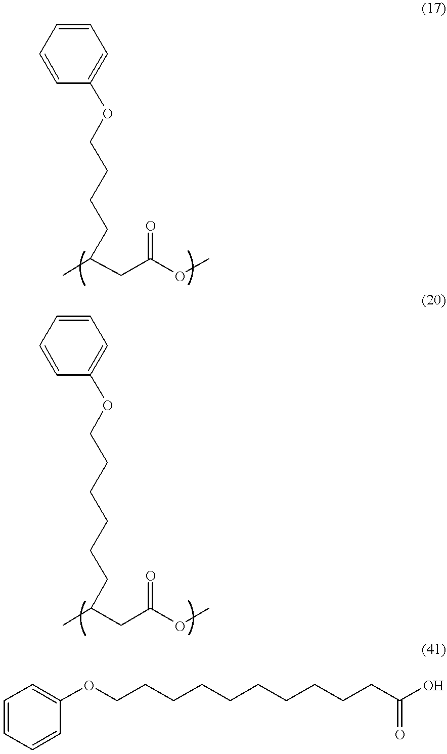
O(CCCCC(C)CC(OC)=O)C1=CC=CC=C1.O(CCCCCCC(C)CC(OC)=O)C1=CC=CC=C1.C1=CC=CC(OCCCCCCCCCCC(O)=O)=C1
